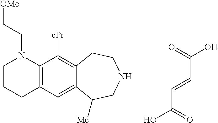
O=C(O)C=CC(=O)O.C1CCC2=C(N1CC[OMe])C([cPr])=C1C(=C2)C([Me])CNCC1
